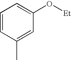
C1=CC=C(O[Et])C=C1C
